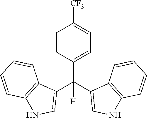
C1=CC(C(C2=CNC3=C2C=CC=C3)(C2=CNC3=C2C=CC=C3)[H])=CC=C1[CF3]
